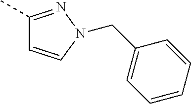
C1(C)=NN(CC2=CC=CC=C2)C=C1
